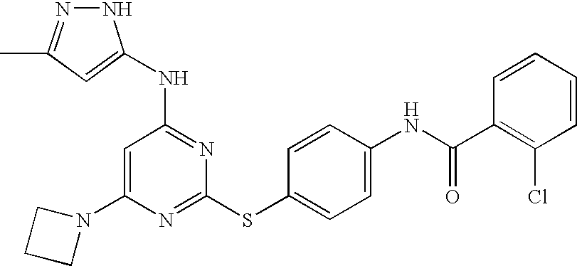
C1=C(N2CCC2)N=C(SC2=CC=C(NC(C3=C(Cl)C=CC=C3)=O)C=C2)N=C1NC1=CC(C)=NN1
